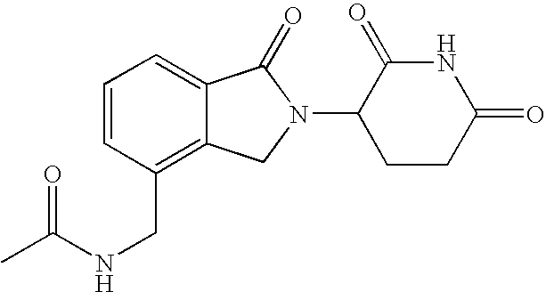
C1=C2C(=C(CNC(C)=O)C=C1)CN(C1CCC(=O)NC1=O)C2=O
